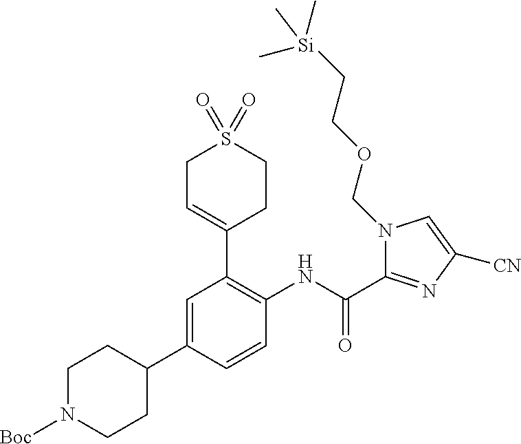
N1([Boc])CCC(C2=CC(C3=CCS(=O)(=O)CC3)=C(NC(C3=NC([CN])=CN3COCC[Si](C)(C)C)=O)C=C2)CC1
